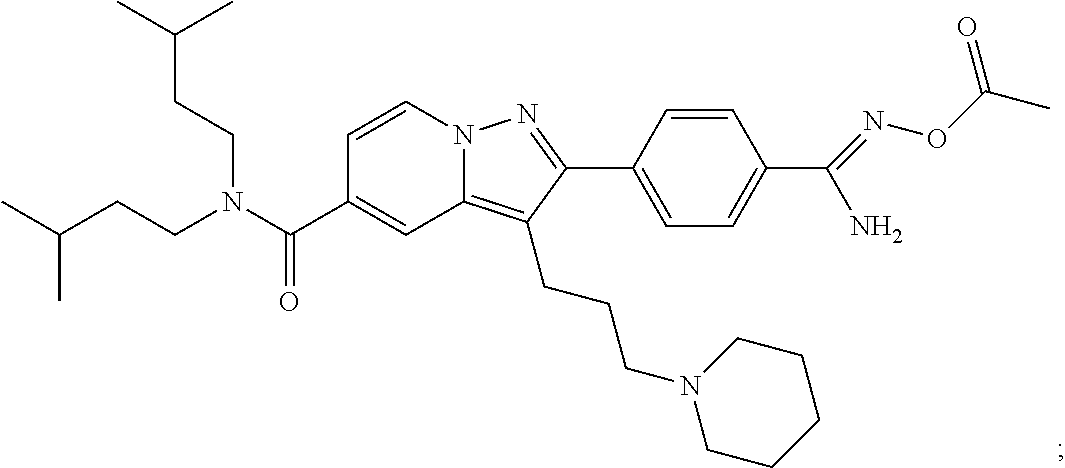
N12C(=C(CCCN3CCCCC3)C(C3=CC=C(C(N)=NOC(C)=O)C=C3)=N1)C=C(C(N(CCC(C)C)CCC(C)C)=O)C=C2
